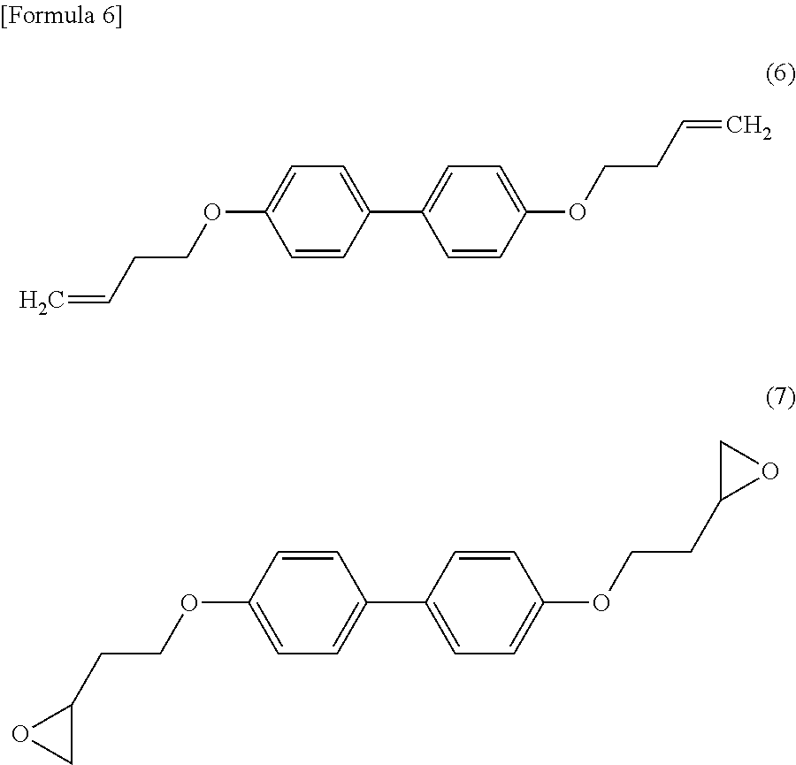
C1=CC(C2=CC=C(OCCC=C)C=C2)=CC=C1OCCC=C.C1=CC(C2=CC=C(OCCC3CO3)C=C2)=CC=C1OCCC1OC1
